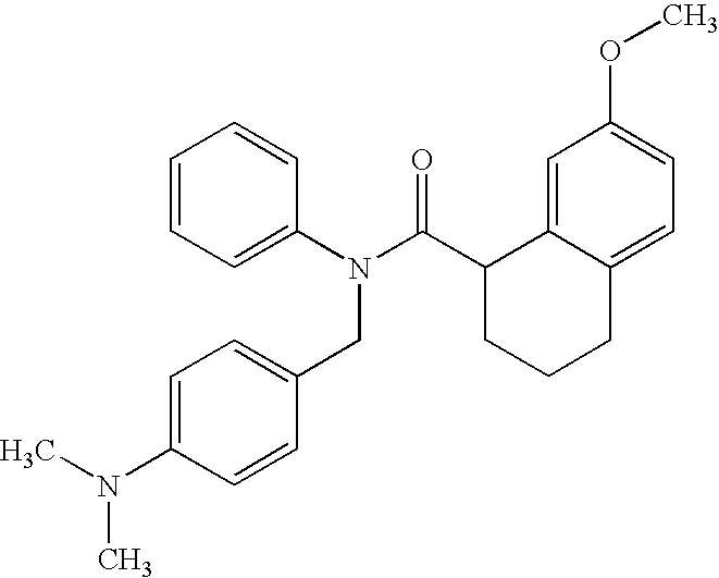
C1=CC=CC(N(C(C2CCCC3=CC=C(OC)C=C23)=O)CC2=CC=C(N(C)C)C=C2)=C1
